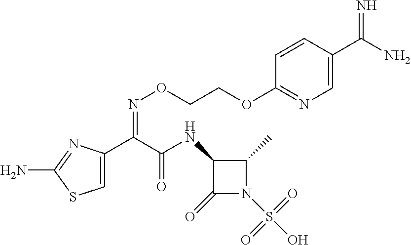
C1=C(C(C(NC2C(=O)N(S(O)(=O)=O)C2C)=O)=NOCCOC2=NC=C(C(N)=N)C=C2)N=C(N)S1
